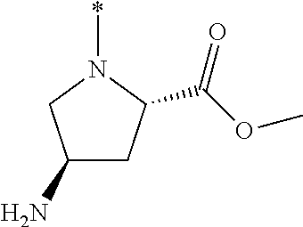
C1(N)CC(C(=O)OC)N(*)C1
